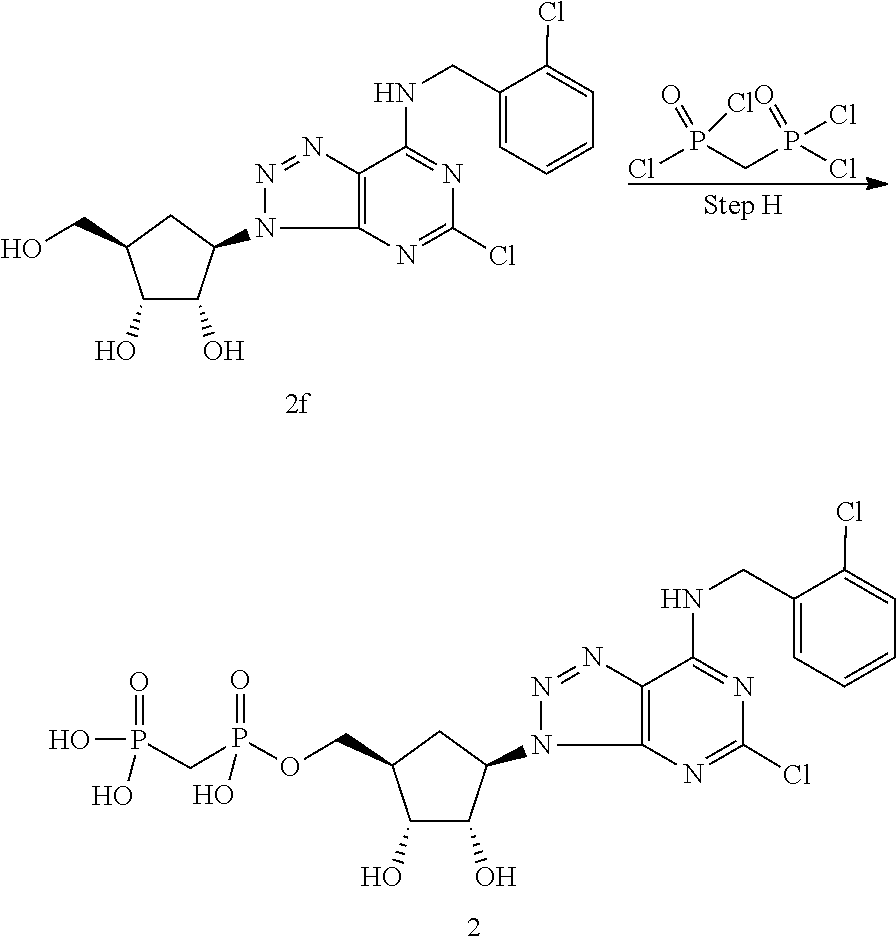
C1(Cl)=NC2=C(N=NN2C2CC(COP(CP(O)(=O)O)(=O)O)C(O)C2O)C(NCC2=CC=CC=C2Cl)=N1.C1(Cl)=NC2=C(N=NN2C2CC(CO)C(O)C2O)C(NCC2=CC=CC=C2Cl)=N1.ClP(CP(Cl)(Cl)=O)(Cl)=O
